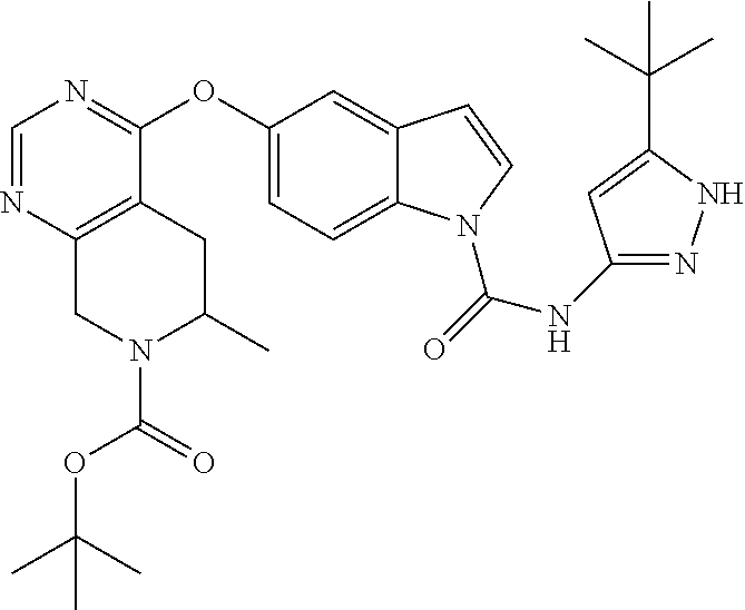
C1=NC2=C(C(OC3=CC=C4C(=C3)C=CN4C(NC3=NNC(C(C)(C)C)=C3)=O)=N1)CC(C)N(C(OC(C)(C)C)=O)C2
